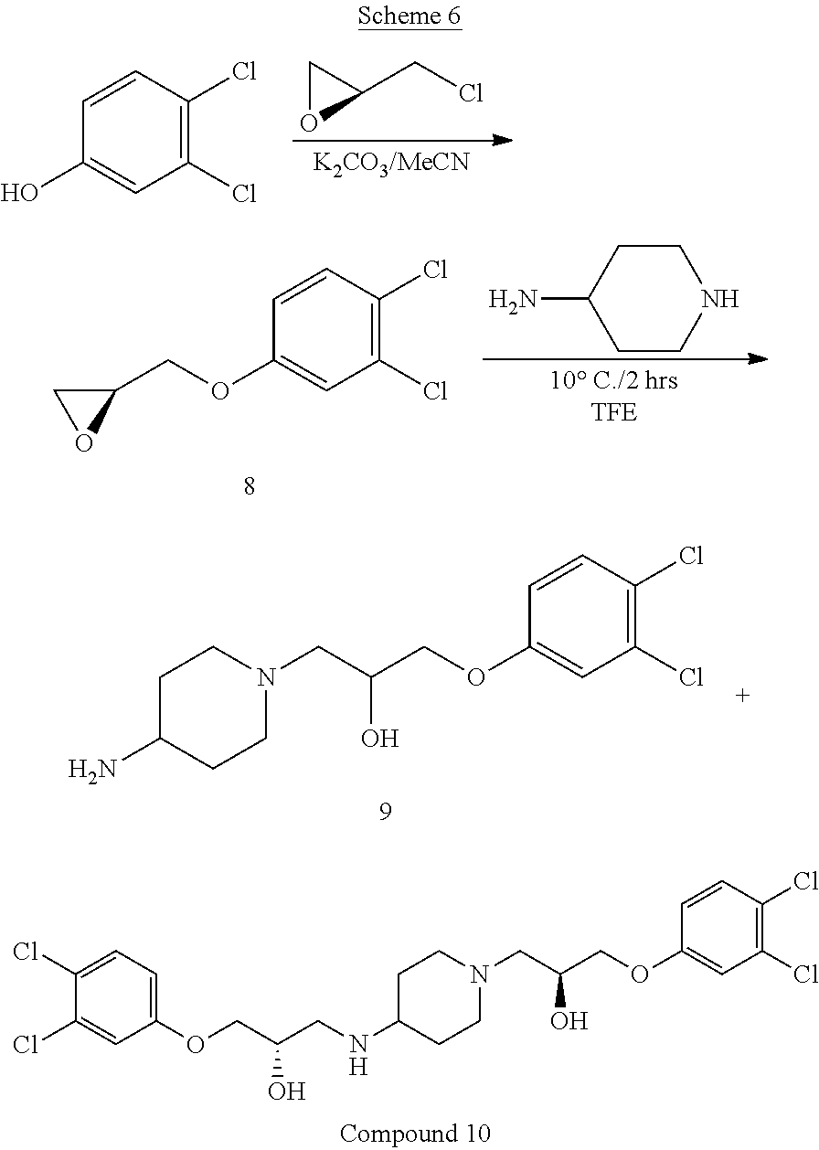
O(CC(CN1CCC(N)CC1)O)C1=CC(Cl)=C(Cl)C=C1.C1=C(Cl)C(Cl)=CC(OCC(CNC2CCN(CC(COC3=CC(Cl)=C(Cl)C=C3)O)CC2)O)=C1.ClCC1CO1.C1=CC(O)=CC(Cl)=C1Cl.C1=CC(OCC2CO2)=CC(Cl)=C1Cl.C1CC(N)CCN1
